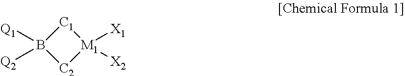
[C2]1[M1]([X2])([X1])[C1]B1([Q1])[Q2]
